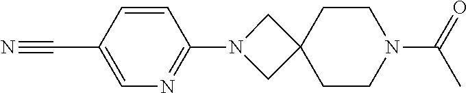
N1(C2=NC=C(C#N)C=C2)CC2(C1)CCN(C(=O)C)CC2
